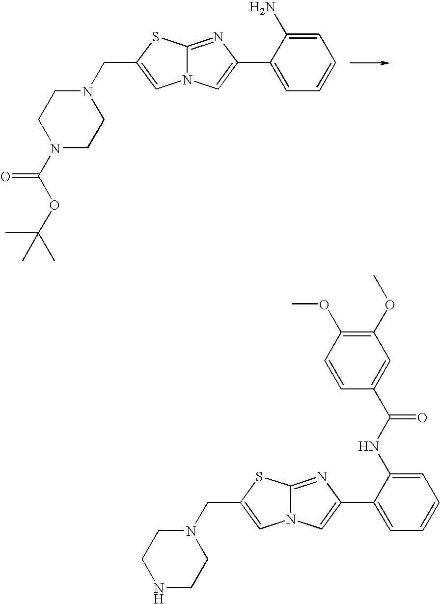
C12=NC(C3=CC=CC=C3N)=CN1C=C(CN1CCN(C(=O)OC(C)(C)C)CC1)S2.C12=NC(C3=CC=CC=C3NC(C3=CC(OC)=C(OC)C=C3)=O)=CN1C=C(CN1CCNCC1)S2
